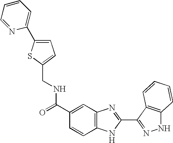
C1(C(=O)NCC2=CC=C(C3=CC=CC=N3)S2)=CC2=C(C=C1)NC(C1=NNC3=C1C=CC=C3)=N2
